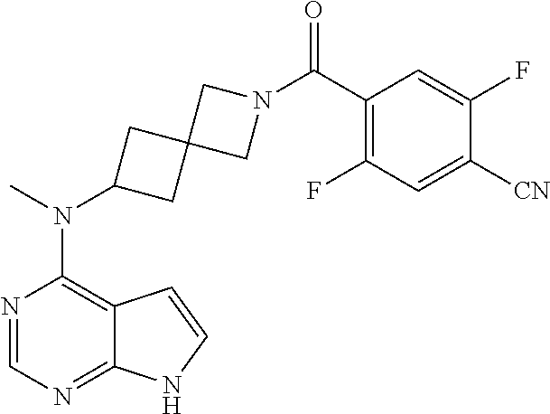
N1=CN=C2C(=C1N(C)C1CC3(C1)CN(C(C1=C(F)C=C([CN])C(F)=C1)=O)C3)C=CN2
